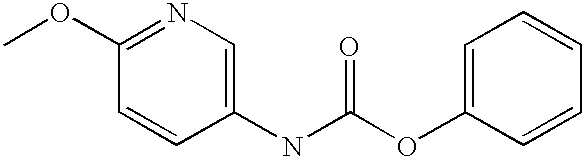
COC1=NC=C(NC(=O)OC2=CC=CC=C2)C=C1
